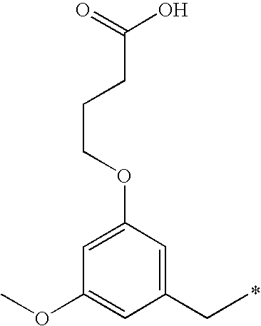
C1(CC)=CC(OCCCC(O)=O)=CC(OC)=C1
